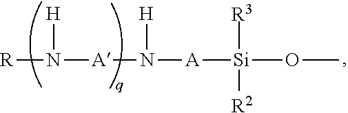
[R]N([A]N([A][Si](OC)([R3])[R2])[H])[H]
